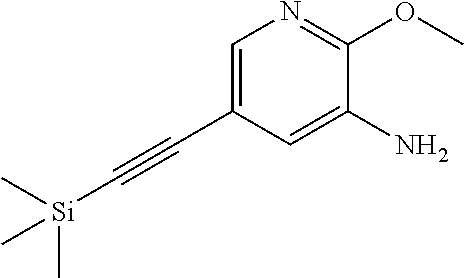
C1=C(C#C[Si](C)(C)C)C=C(N)C(OC)=N1
